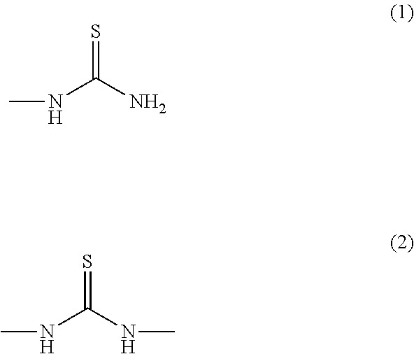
S=C(N)NC.S=C(NC)NC
